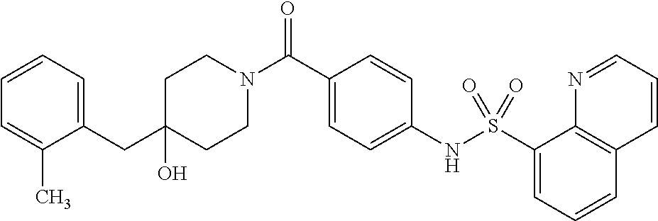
C1(O)(CC2=CC=CC=C2C)CCN(C(C2=CC=C(NS(C3=CC=CC4=C3N=CC=C4)(=O)=O)C=C2)=O)CC1
